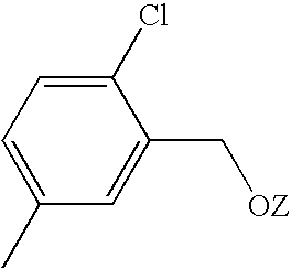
C1(C)=CC=C(Cl)C(C[OZ])=C1
